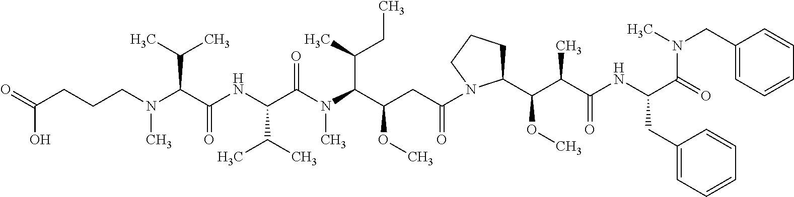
C1(C(OC)C(C(NC(C(=O)N(CC2=CC=CC=C2)C)CC2=CC=CC=C2)=O)C)CCCN1C(CC(C(N(C(C(NC(C(N(CCCC(=O)O)C)C(C)C)=O)C(C)C)=O)C)C(C)CC)OC)=O
